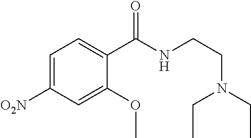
C1=C([O2N])C=C(OC)C(C(NCCN(CC)CC)=O)=C1
